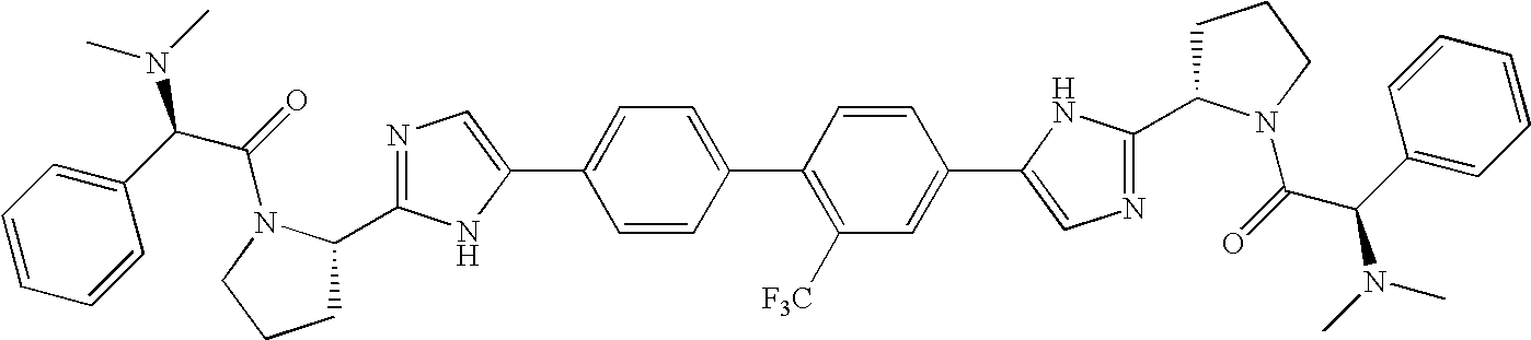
C1C(C2=NC=C(C3=CC=C(C4=C([F3C])C=C(C5=CN=C(C6CCCN6C(=O)C(C6=CC=CC=C6)N(C)C)N5)C=C4)C=C3)N2)N(C(C(C2=CC=CC=C2)N(C)C)=O)CC1
